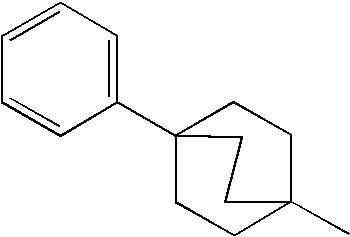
C1=CC=CC(C23CCC(C)(CC2)CC3)=C1
